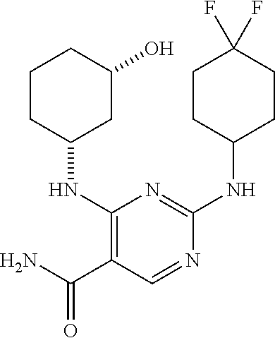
C1CC(NC2=NC(NC3CC(O)CCC3)=C(C(N)=O)C=N2)CCC1(F)F
